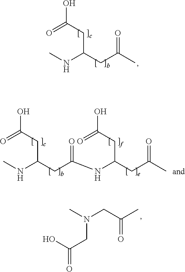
OC(CC(CC(C)=O)NC)=O.OC(CC(CC(C)=O)NC(CC(CC(O)=O)NC)=O)=O.N(CC(=O)O)(C)CC(C)=O
